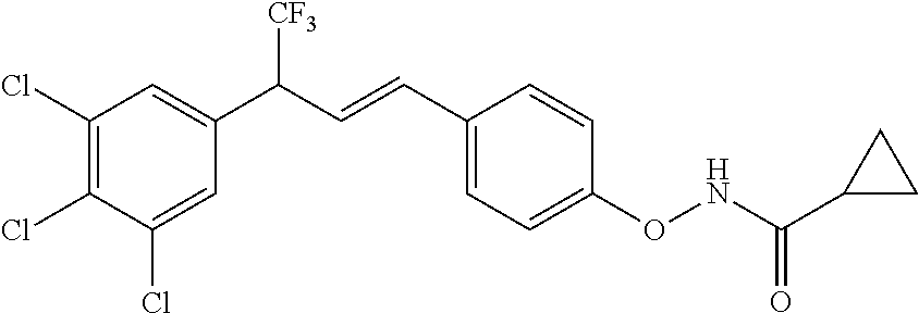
C1(Cl)=C(Cl)C(Cl)=CC(C([CF3])C=CC2=CC=C(ONC(C3CC3)=O)C=C2)=C1
